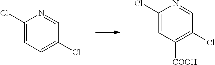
C1(Cl)=CC=C(Cl)N=C1.C1(Cl)=C([COOH])C=C(Cl)N=C1
